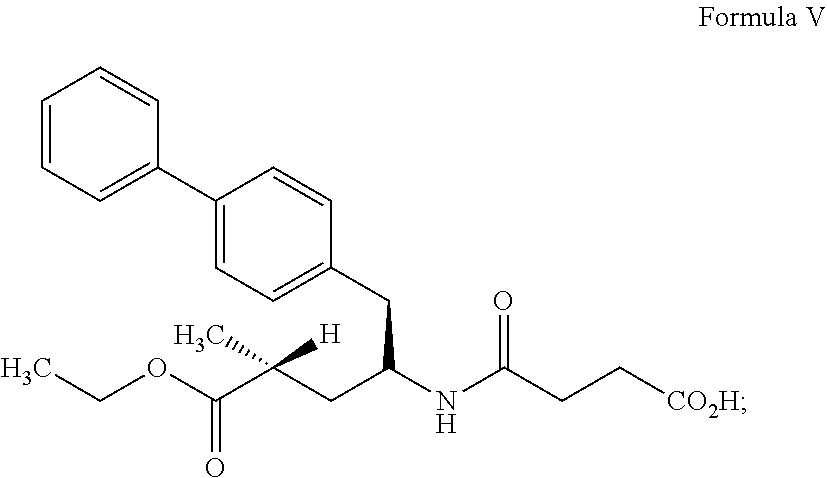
CCOC(C(CC(NC(CC[CO2H])=O)CC1=CC=C(C2=CC=CC=C2)C=C1)(C)[H])=O
